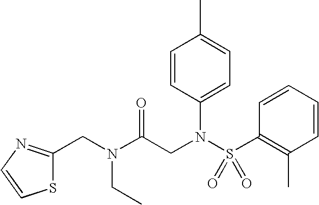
C(N(CC)C(CN(S(C1=C(C)C=CC=C1)(=O)=O)C1=CC=C(C)C=C1)=O)C1=NC=CS1
